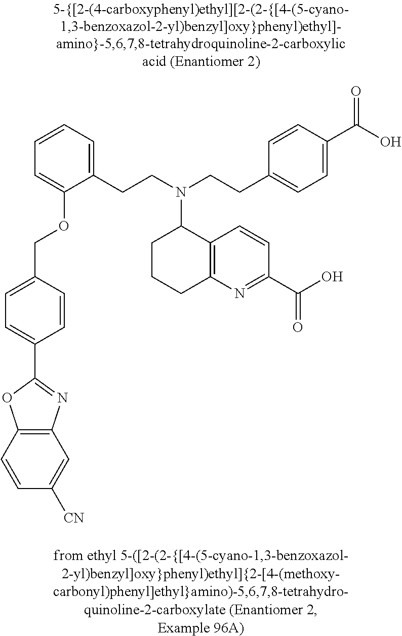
C1(C2=CC=C(COC3=CC=CC=C3CCN(CCC3=CC=C(C(O)=O)C=C3)C3CCCC4=C3C=CC(C(=O)O)=N4)C=C2)=NC2=C(O1)C=CC([CN])=C2
